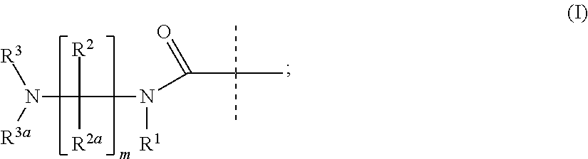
N(C([R2])([R2a])N([R1])C(C(C)(C)C)=O)([R3])[R3a]
